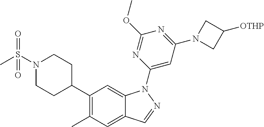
C1(C2CCN(S(C)(=O)=O)CC2)=C(C)C=C2C(=C1)N(C1=CC(N3CC([OTHP])C3)=NC(OC)=N1)N=C2
